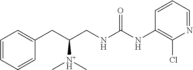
C1=CC=CC(CC(CNC(NC2=C(Cl)N=CC=C2)=O)[N+H](C)C)=C1
